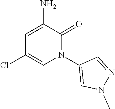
C1(Cl)=CN(C2=CN(C)N=C2)C(=O)C(N)=C1
